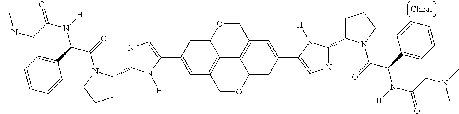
C12=C3COC4=CC(C5=CN=C(C6CCCN6C(=O)C(C6=CC=CC=C6)N([H])C(=O)CN(C)C)N5[H])=CC(=C14)COC2=CC(C1=CN=C(C2CCCN2C(=O)C(C2=CC=CC=C2)N([H])C(CN(C)C)=O)N1[H])=C3
